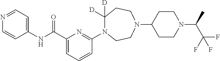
C(C1=CC=CC(N2C([D])([D])CCN(C3CCN(C(C(F)(F)F)C)CC3)CC2)=N1)(NC1=CC=NC=C1)=O
